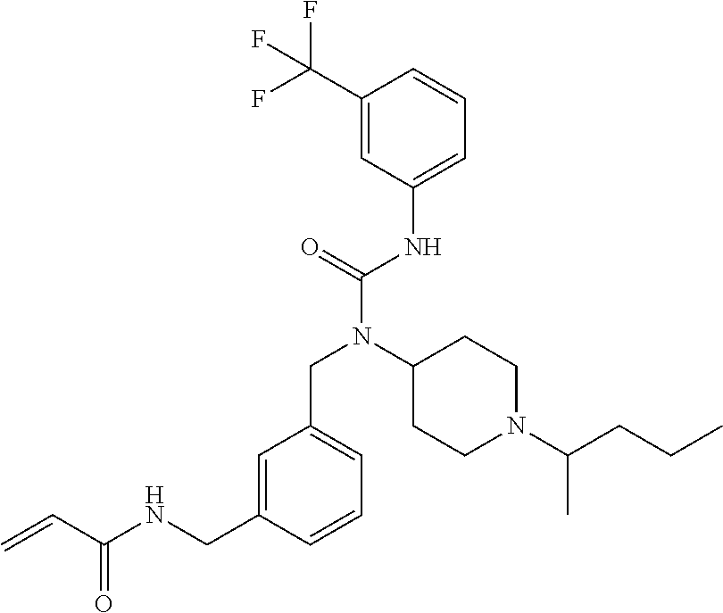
C=CC(NCC1=CC(CN(C(NC2=CC=CC(C(F)(F)F)=C2)=O)C2CCN(C(CCC)C)CC2)=CC=C1)=O
